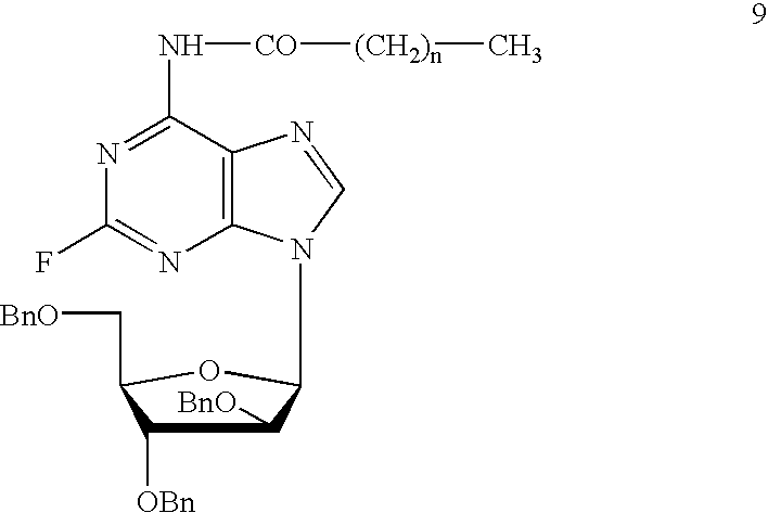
N1=C(N[CO][(CH2)n]C)C2=C(N=C1F)N(C1C([BnO])C([OBn])C(C[BnO])O1)C=N2
